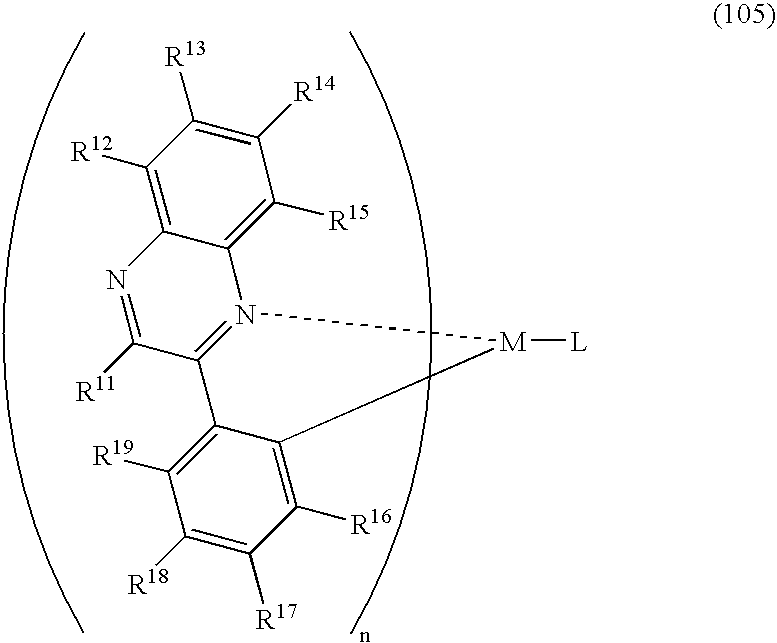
C12=C([R15])C([R14])=C([R13])C([R12])=C1N=C([R11])C1=N2[M]([L])C2=C([R16])C([R17])=C([R18])C([R19])=C12
